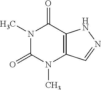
N1(C)C(=O)N(C)C2=C(C1=O)NN=C2
